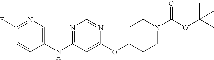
C1(F)=NC=C(NC2=NC=NC(OC3CCN(C(OC(C)(C)C)=O)CC3)=C2)C=C1
